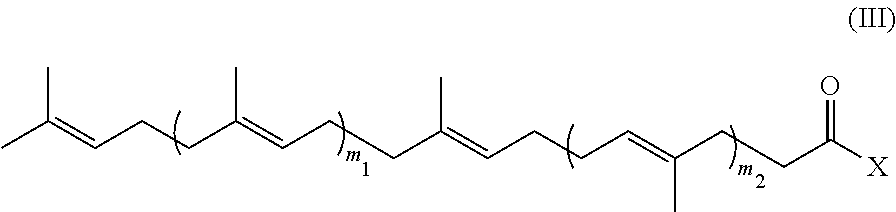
CC(=CCCC(=CCCC(=CCCC=C(CCC([X])=O)C)C)C)C
